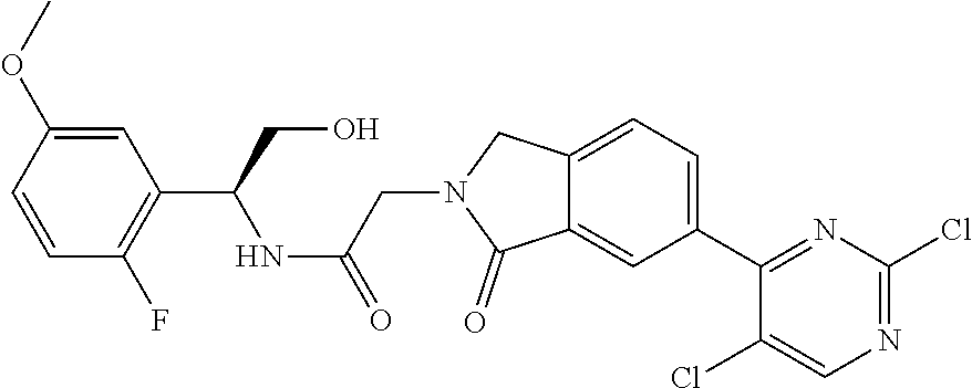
C12=CC=C(C3=NC(Cl)=NC=C3Cl)C=C1C(=O)N(CC(NC(C1=C(F)C=CC(OC)=C1)CO)=O)C2
